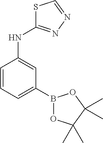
C1=CC=C(B2OC(C)(C)C(C)(C)O2)C=C1NC1=NN=CS1
